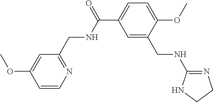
C1=C(OC)C=CN=C1CNC(=O)C1=CC=C(OC)C(CNC2=NCCN2)=C1
